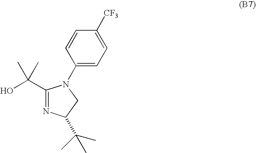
C1(C(O)(C)C)=NC(C(C)(C)C)CN1C1=CC=C([CF3])C=C1
